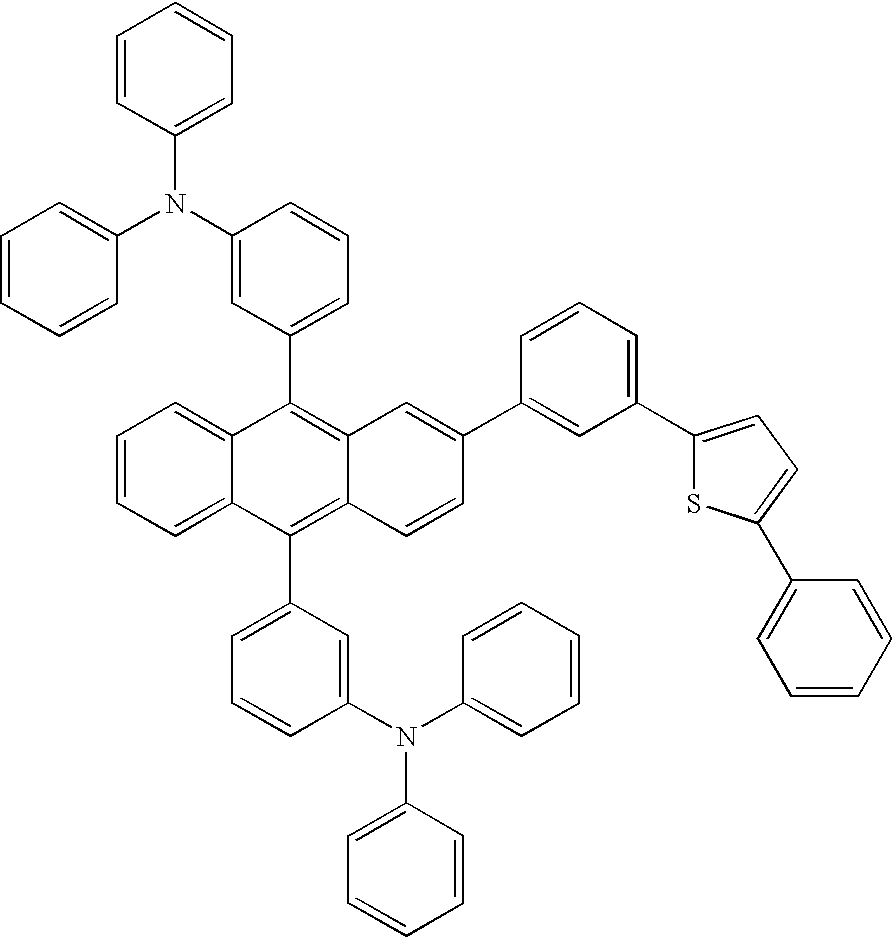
C1=CC=C2C(=C1)C(C1=CC=CC(N(C3=CC=CC=C3)C3=CC=CC=C3)=C1)=C1C(=C2C2=CC=CC(N(C3=CC=CC=C3)C3=CC=CC=C3)=C2)C=CC(C2=CC(C3=CC=C(C4=CC=CC=C4)S3)=CC=C2)=C1
